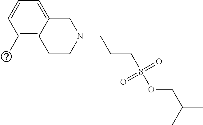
C1=CC(C)=C2C(=C1)CN(CCCS(OCC(C)C)(=O)=O)CC2
